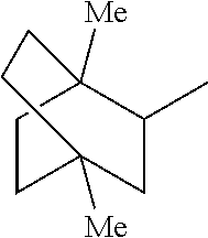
C1CC2([Me])CC(C)C1([Me])CC2
